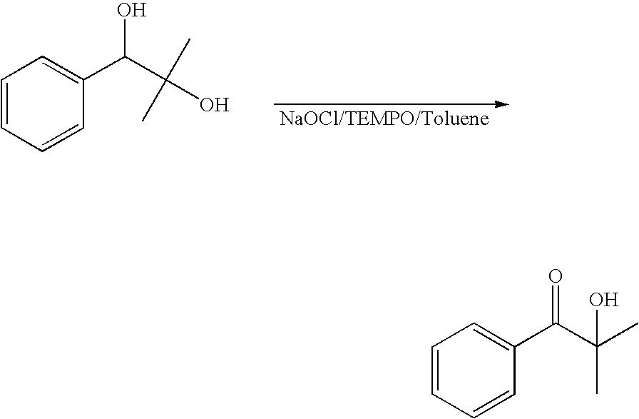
C1=CC=CC(C(C(O)(C)C)O)=C1.C1=CC=CC(C(C(O)(C)C)=O)=C1
